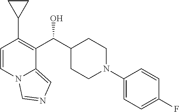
C1=CN2C(=CN=C2)C(C(C2CCN(C3=CC=C(F)C=C3)CC2)O)=C1C1CC1
